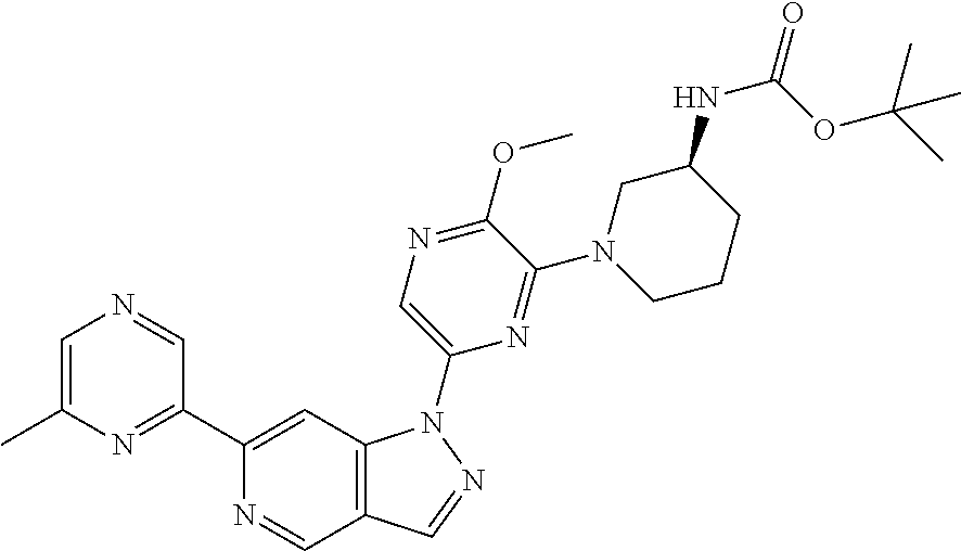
C1=C(C)N=C(C2=CC3=C(C=N2)C=NN3C2=CN=C(OC)C(N3CC(NC(=O)OC(C)(C)C)CCC3)=N2)C=N1
